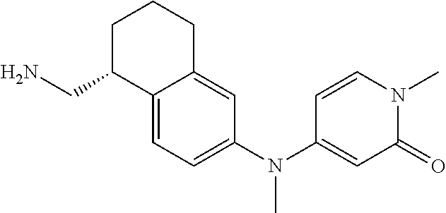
NCC1C2=CC=C(N(C3=CC(=O)N(C)C=C3)C)C=C2CCC1
